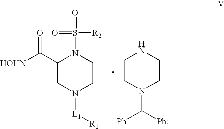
C1(C([HOHN])=O)CN([L1][R1])CCN1S(=O)([R2])=O.C1CN(C([Ph])[Ph])CCN1
